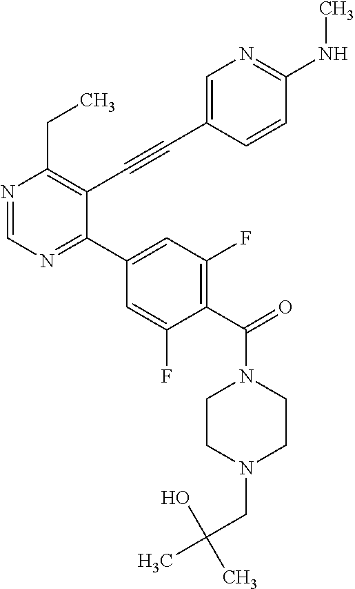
N1=CN=C(C2=CC(F)=C(C(=O)N3CCN(CC(C)(O)C)CC3)C(F)=C2)C(C#CC2=CN=C(NC)C=C2)=C1CC
